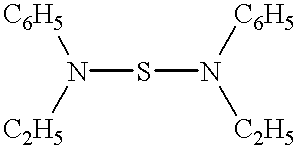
S(N([C2H5])[C6H5])N([C6H5])[C2H5]
